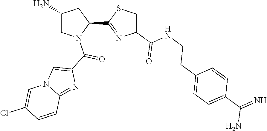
C1(C2=NC(C(NCCC3=CC=C(C(N)=N)C=C3)=O)=CS2)CC(N)CN1C(C1=CN2C(=N1)C=CC(Cl)=C2)=O
